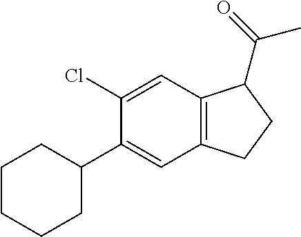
C1CCCC(C2=CC3=C(C=C2Cl)C(C(C)=O)CC3)C1
